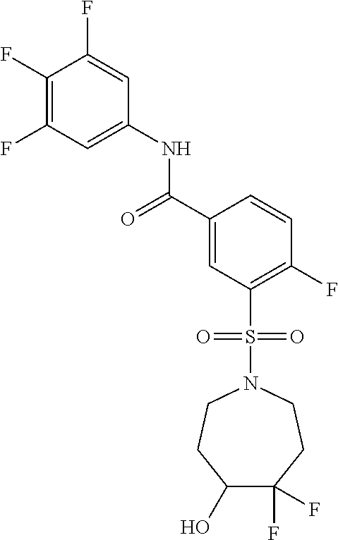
C1(F)=C(F)C=C(NC(=O)C2=CC(S(N3CCC(O)C(F)(F)CC3)(=O)=O)=C(F)C=C2)C=C1F
